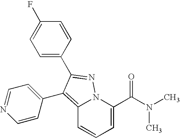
C12=C(C3=CC=NC=C3)C(C3=CC=C(F)C=C3)=NN1C(C(N(C)C)=O)=CC=C2
